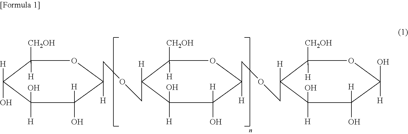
C1([CH2OH])([H])C([H])(O)C([H])(O)C([H])(O)C(COCC2([H])C([CH2OH])([H])OC([H])(COCC3([H])C([CH2OH])([H])OC(O)([H])C([H])(O)C3([H])O)C([H])(O)C2([H])O)([H])O1
